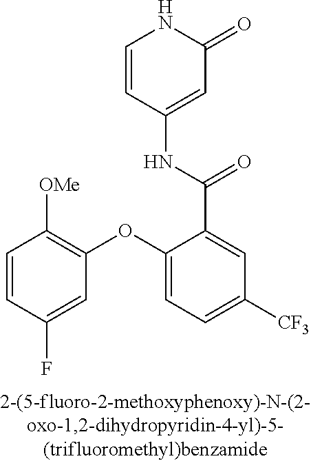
C1=CC(F)=CC(OC2=CC=C([CF3])C=C2C(NC2=CC(=O)NC=C2)=O)=C1[OMe]
